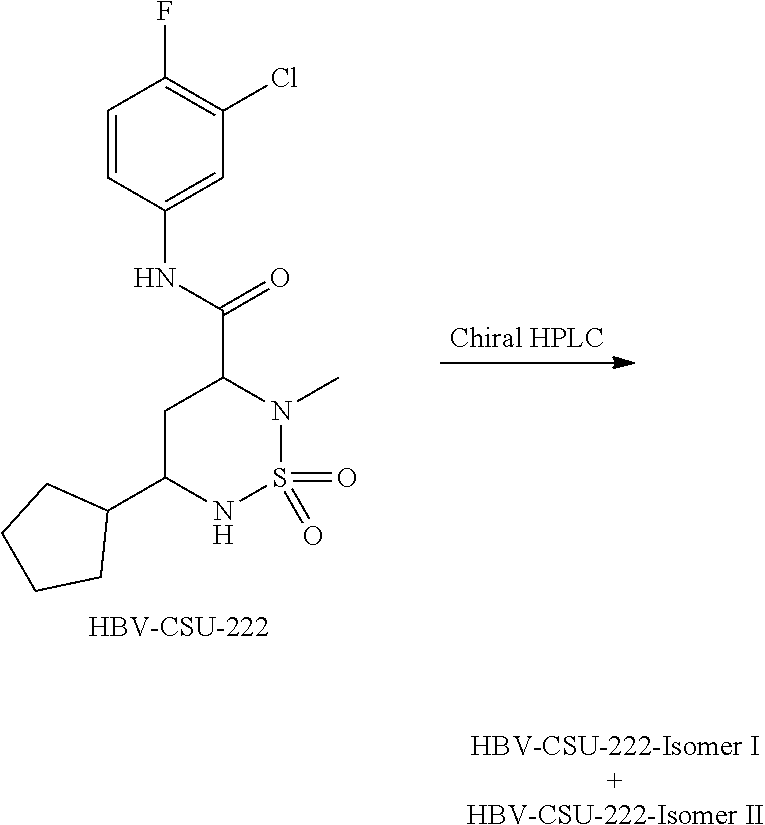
C1C(C2CCCC2)NS(=O)(=O)N(C)C1C(NC1=CC(Cl)=C(F)C=C1)=O.[HBV-CSU-222].[HBV-CSU-222-Isomer I+HBV-CSU-222-Isomer II]
